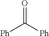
O=C([Ph])[Ph]
